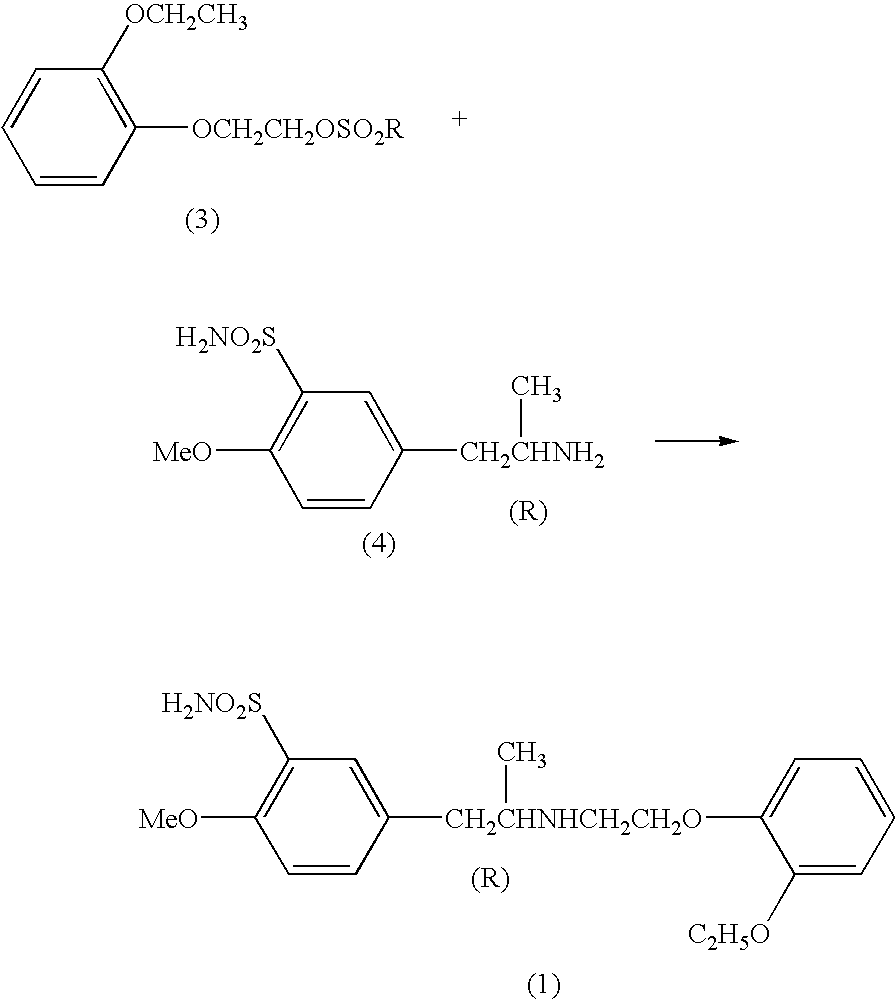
C1([MeO])=C([H2NO2S])C=C([CH2CHNH2]C)C=C1.C1([MeO])=C([H2NO2S])C=C([CH2CHNHCH2CH2O](C)C2=CC=CC=C2[C2H5O])C=C1.C1=CC=CC([OCH2CH2OSO2R])=C1[OCH2CH3]
